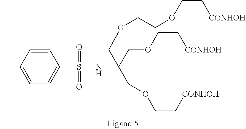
C(OCC[CONHOH])C(COCC[CONHOH])(NS(C1=CC=C(C)C=C1)(=O)=O)COCCOCC[CONHOH]
